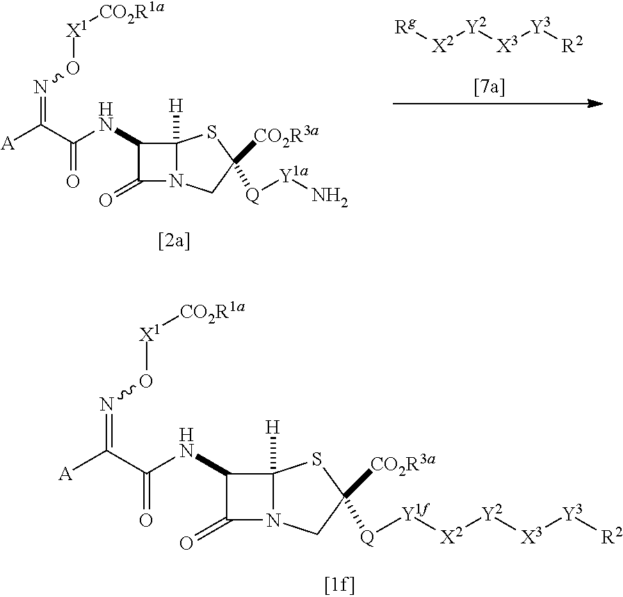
C1(NC(C([A])=NO[X1][CO2R1a])=O)C(=O)N2C1([H])SC([CO2R3a])([Q][Y1a]N)C2.[Rg][X2][Y2][X3][Y3][R2].C1(NC(C([A])=NO[X1][CO2R1a])=O)C(=O)N2C1([H])SC([CO2R3a])([Q][Y1f][X2][Y2][X3][Y3][R2])C2
